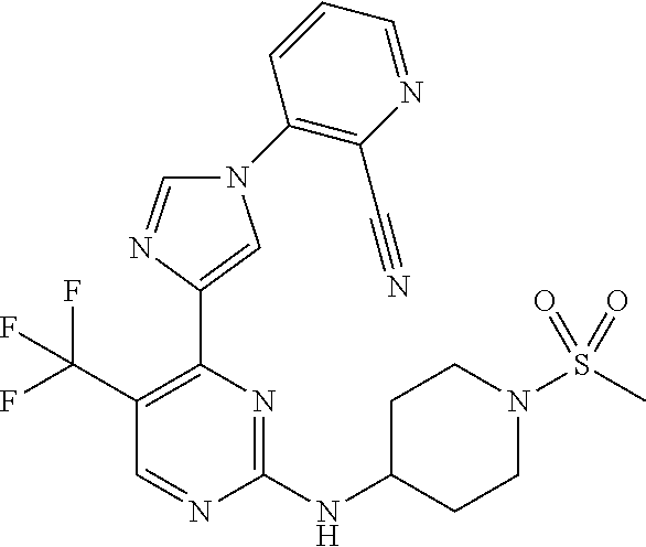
C1(C(F)(F)F)=C(C2=CN(C3=C(C#N)N=CC=C3)C=N2)N=C(NC2CCN(S(=O)(C)=O)CC2)N=C1
